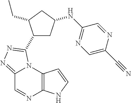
C12=NN=C(C3CC(NC4=NC=C(C#N)N=C4)CC3CC)N1C1=C(N=C2)NC=C1
